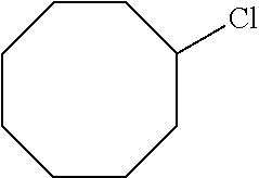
C1CCCCC(Cl)CC1
